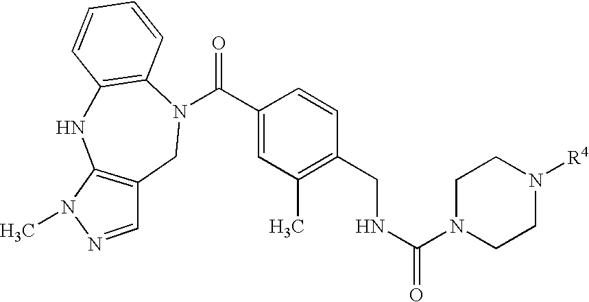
C12=C(N(C(C3=CC(C)=C(CNC(N4CCN([R4])CC4)=O)C=C3)=O)CC3=C(N1)N(C)N=C3)C=CC=C2
